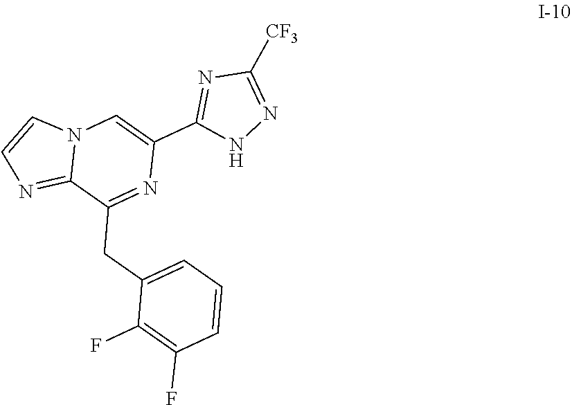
C1=CC=C(CC2=NC(C3=NC([CF3])=NN3)=CN3C2=NC=C3)C(F)=C1F
